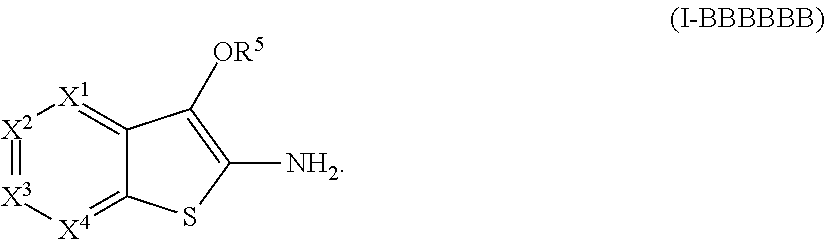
[X2]1=[X3][X4]=C2C(=[X1]1)C([OR5])=C([NH2])S2
